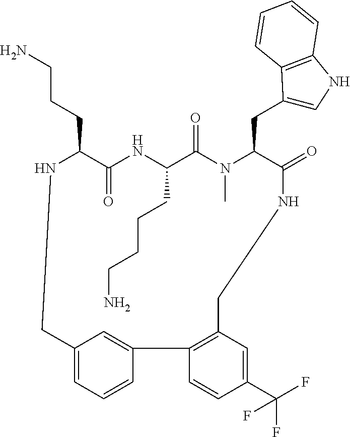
N1C(CCCN)C(=O)NC(CCCCN)C(=O)N(C)C(CC2=CNC3=C2C=CC=C3)C(=O)NCC2=C(C3=CC(=CC=C3)C1)C=CC(C(F)(F)F)=C2
